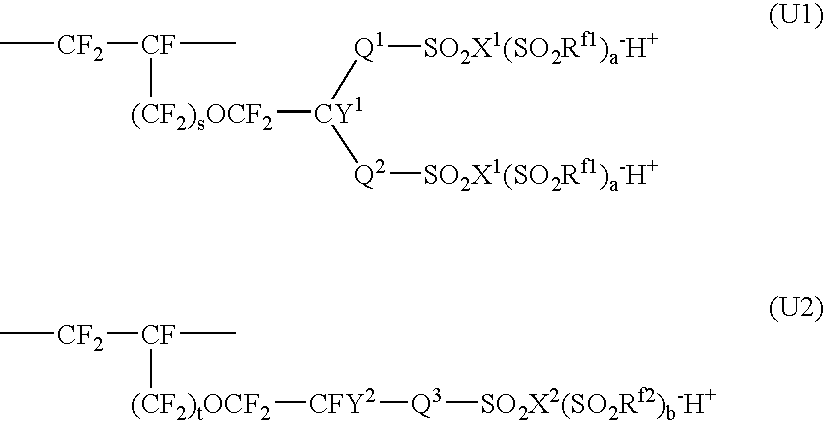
C[CF2][CF](C)[(CF2)sOCF2][CY1]([Q1][SO2X1(SO2Rf1)a-H+])[Q2][SO2X1(SO2Rf1)a-H+].C[CF2][CF](C)[(CF2)tOCF2][CFY2][Q3][SO2X2(SO2Rf2)b-H+]
